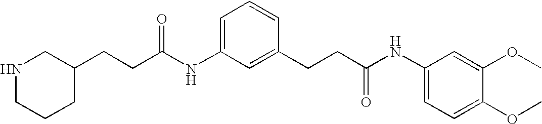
C(C(NC1=CC=CC(CCC(NC2=CC=C(OC)C(OC)=C2)=O)=C1)=O)CC1CCCNC1
